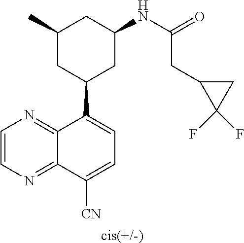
N(C1CC(C2=CC=C([CN])C3=NC=CN=C23)CC(C)C1)C(=O)CC1C(F)(F)C1.[cis(+/-)]
